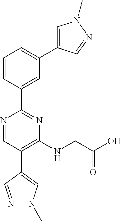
N1=CC(C2=CN(C)N=C2)=C(NCC(O)=O)N=C1C1=CC(C2=CN(C)N=C2)=CC=C1
